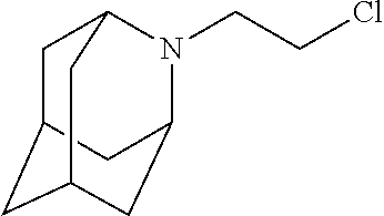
C1C2CC3CC(N(CCCl)C1C3)C2
